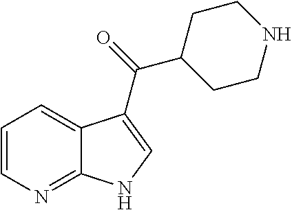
C1=CN=C2C(=C1)C(C(=O)C1CCNCC1)=CN2
